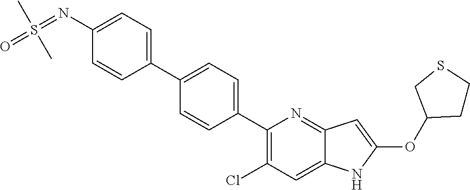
C1(C2=CC=C(C3=C(Cl)C=C4C(=N3)C=C(OC3CCSC3)N4)C=C2)=CC=C(N=S(=O)(C)C)C=C1
